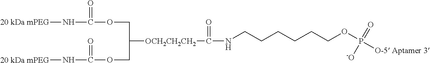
N(C(OCC([OCH2CH2CH2]C(NCCCCCCOP([O-5 Aptamer 3])(=O)[-O])=O)COC(N[20 kDa mPEG])=O)=O)[20 kDa mPEG]
